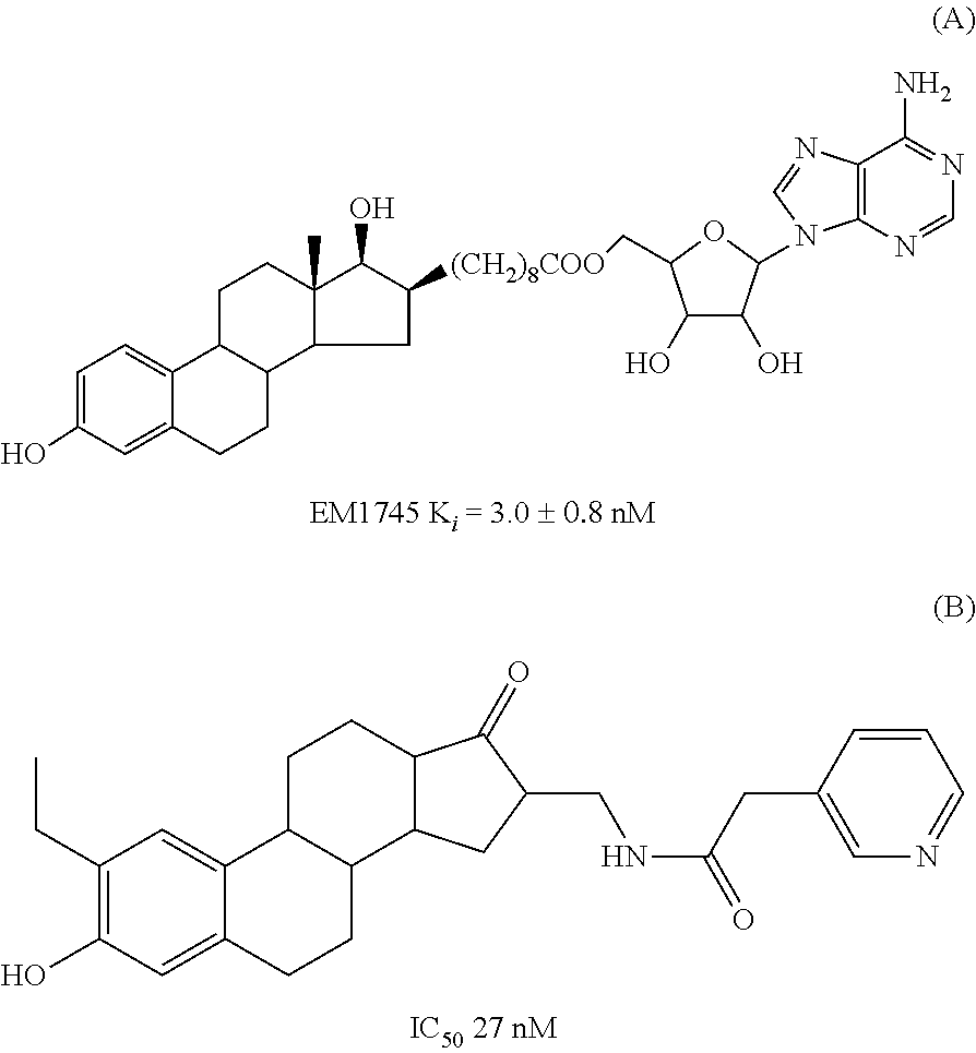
C1=C(O)C=C2C(=C1)C1C(CC2)C2CC([(CH2)8COO]CC3C(O)C(O)C(N4C5=C(N=C4)C(N)=NC=N5)O3)C(O)C2(C)CC1.C1(CC)=C(O)C=C2C(=C1)C1C(CC2)C2C(CC1)C(=O)C(CNC(=O)CC1=CN=CC=C1)C2
